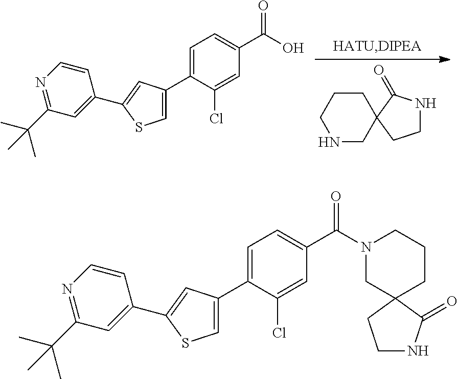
N1CCC2(C1=O)CCCNC2.C1(C2=CSC(C3=CC(C(C)(C)C)=NC=C3)=C2)=CC=C(C(O)=O)C=C1Cl.C1(C2=CSC(C3=CC(C(C)(C)C)=NC=C3)=C2)=CC=C(C(=O)N2CC3(CCC2)CCNC3=O)C=C1Cl
